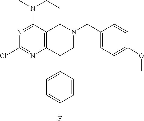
N1=C(N(CC)C)C2=C(N=C1Cl)C(C1=CC=C(F)C=C1)CN(CC1=CC=C(OC)C=C1)C2
